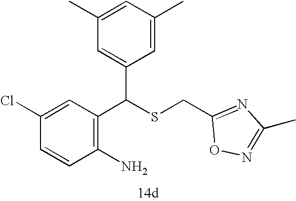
C1=CC(Cl)=CC(C(C2=CC(C)=CC(C)=C2)SCC2=NC(C)=NO2)=C1N
